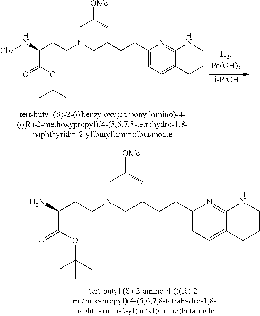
C(N(CCCCC1=CC=C2C(=N1)NCCC2)CCC(C(=O)OC(C)(C)C)N[Cbz])C([OMe])C.[i-PrOH].C(N(CCCCC1=CC=C2C(=N1)NCCC2)CCC(C(=O)OC(C)(C)C)N)C([OMe])C
